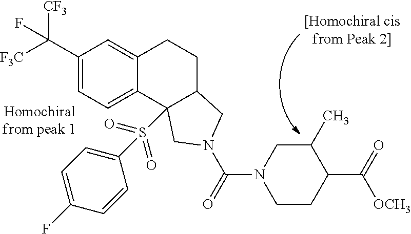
C1(C([F3C])([CF3])F)=CC=C2C(=C1)CCC1C2(S(=O)(=O)C2=CC=C(F)C=C2)CN(C(N2CCC(C([OCH3])=O)C(C)C2)=O)C1
